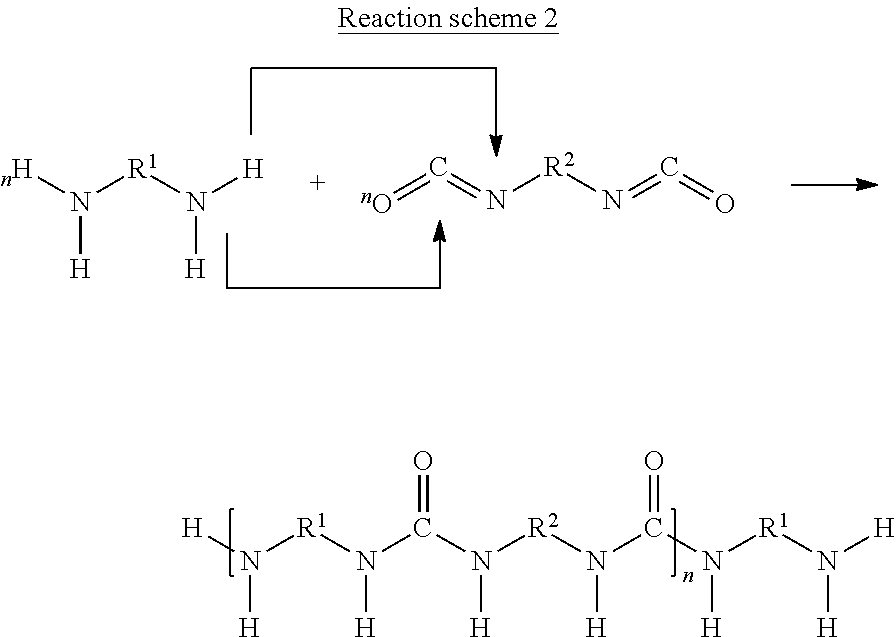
[H]N([R1]N(C(N([R2]N(C(N([R1]N([H])[H])[H])=O)[H])[H])=O)[H])[H].[nH]N([R1]N([H])[H])[H].[nO]=C=N[R2]N=C=O
